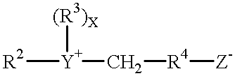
[R2][Y](C[R4][Z-])[(R3)X]
